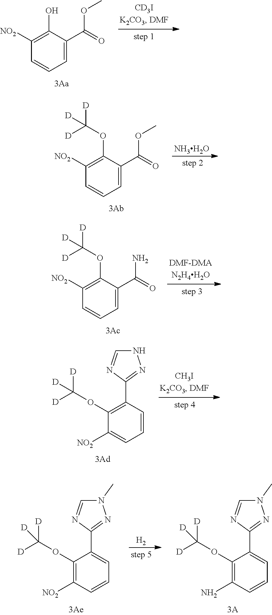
C1([NO2])=C(O)C(C(=O)OC)=CC=C1.[NH3H2O].C1([NO2])=C(OC([D])([D])[D])C(C(=O)OC)=CC=C1.C1([NO2])=C(OC([D])([D])[D])C(C(=O)N)=CC=C1.C1(OC([D])([D])[D])=C(C2=NNC=N2)C=CC=C1[NO2].[H2].N1(C)C=NC(C2=CC=CC([NO2])=C2OC([D])([D])[D])=N1.N1(C)C=NC(C2=CC=CC(N)=C2OC([D])([D])[D])=N1
